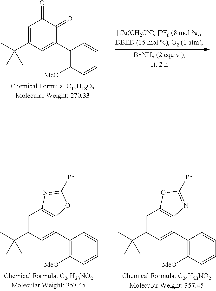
C1=C(C(C)(C)C)C=C(C2=C([MeO])C=CC=C2)C(=O)C1=O.C1=C(C(C)(C)C)C=C(C2=C([MeO])C=CC=C2)C2=C1N=C([Ph])O2.C1=C(C(C)(C)C)C=C(C2=C([MeO])C=CC=C2)C2=C1OC([Ph])=N2
